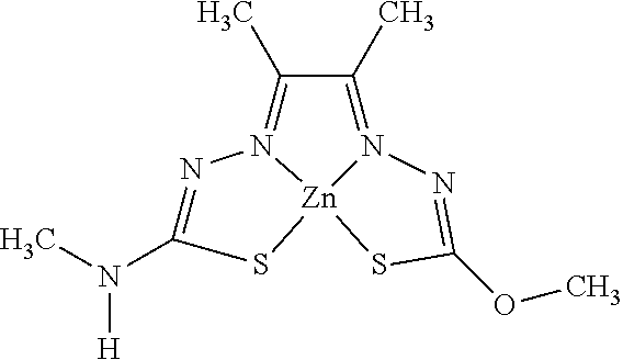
N1=C(N(C)[H])S[Zn]23N1=C(C)C(C)=N2N=C(OC)S3
